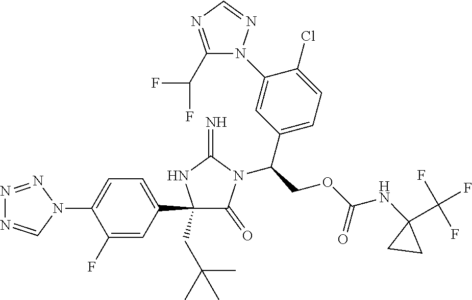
C1(C2=CC=C(N3N=NN=C3)C(F)=C2)(CC(C)(C)C)C(=O)N(C(COC(NC2(C(F)(F)F)CC2)=O)C2=CC=C(Cl)C(N3C(C(F)F)=NC=N3)=C2)C(=N)N1
